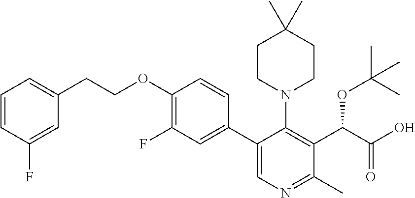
C1=CC(F)=CC(CCOC2=C(F)C=C(C3=CN=C(C)C(C(C(O)=O)OC(C)(C)C)=C3N3CCC(C)(C)CC3)C=C2)=C1
